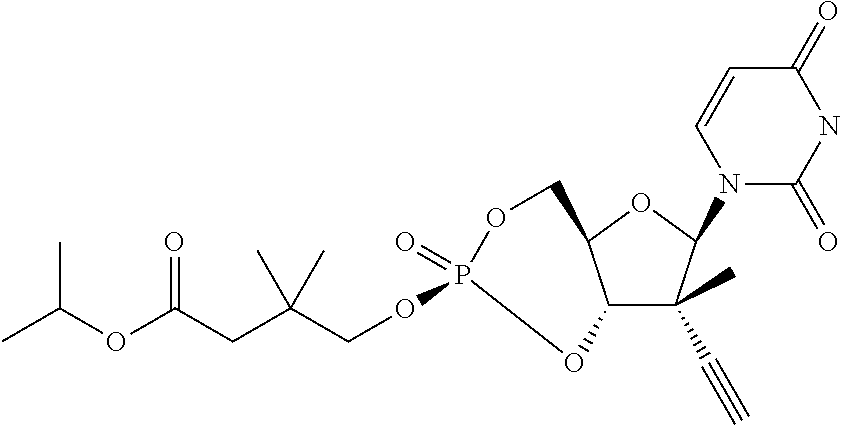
C12C(C)(C#C)C(N3C(=O)NC(=O)C=C3)OC1COP(=O)(OCC(CC(OC(C)C)=O)(C)C)O2
